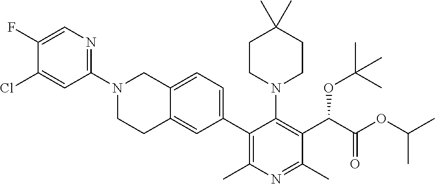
C1(N2CC3=CC=C(C4=C(C)N=C(C)C(C(C(OC(C)C)=O)OC(C)(C)C)=C4N4CCC(C)(C)CC4)C=C3CC2)=NC=C(F)C(Cl)=C1
